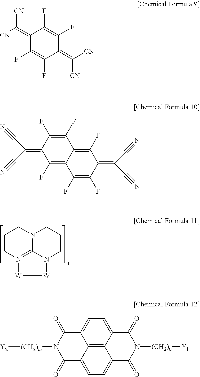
C1CN2=C3N(C1)CCCN3[W][W]2.C1(=C([CN])[CN])C(F)=C(F)C(=C([CN])[CN])C(F)=C1F.C1(F)=C(F)C(=C(C#N)C#N)C(F)=C2C1=C(F)C(=C(C#N)C#N)C(F)=C2F.C12=C3C4=CC=C1C(=O)N([(CH2)m][Y2])C(=O)C2=CC=C3C(=O)N([(CH2)n][Y1])C4=O
